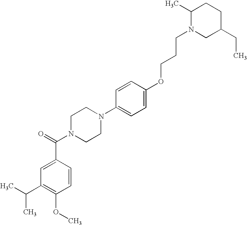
C1(C(C)C)=C(OC)C=CC(C(N2CCN(C3=CC=C(OCCCN4CC(CC)CCC4C)C=C3)CC2)=O)=C1
